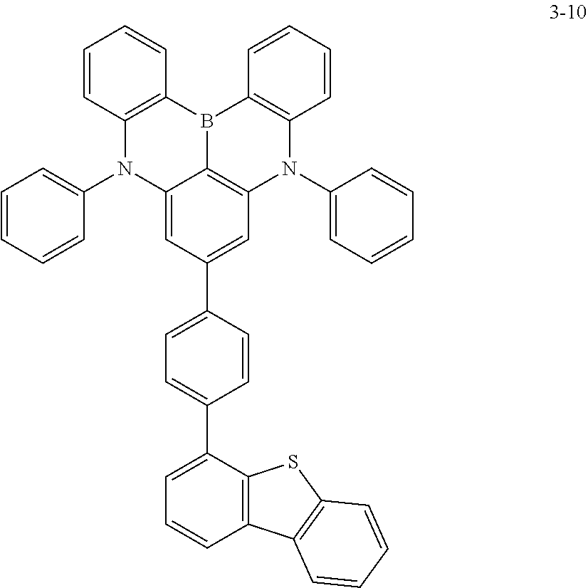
C12=CC(C3=CC=C(C4=CC=CC5=C4SC4=C5C=CC=C4)C=C3)=CC3=C1B(C1=C(N2C2=CC=CC=C2)C=CC=C1)C1=C(N3C2=CC=CC=C2)C=CC=C1
